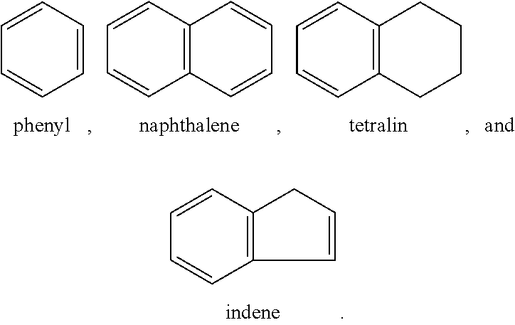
C12=C(C=CC=C1)CC=C2.C1=CC=CC=C1.C12=C(C=CC=C1)C=CC=C2.C12=C(C=CC=C1)CCCC2
